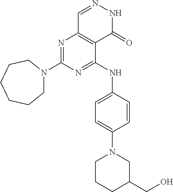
N1=C(N2CCCCCC2)N=C(NC2=CC=C(N3CCCC(CO)C3)C=C2)C2=C1C=NNC2=O
